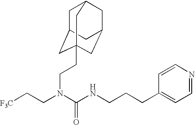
[H].C(CN(C(NCCCC1=CC=NC=C1)=O)CCC12CC3CC(CC(C1)C3)C2)[F3C]
